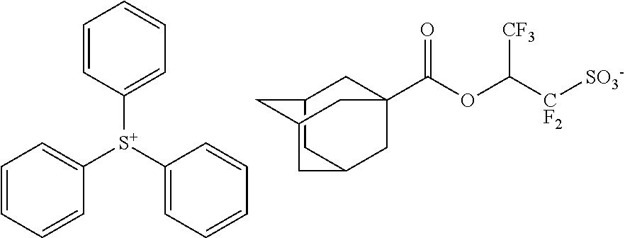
C1=CC=CC([S+](C2=CC=CC=C2)C2=CC=CC=C2)=C1.C12CC3CC(C(OC([CF2][SO3-])[CF3])=O)(C1)CC(C3)C2
